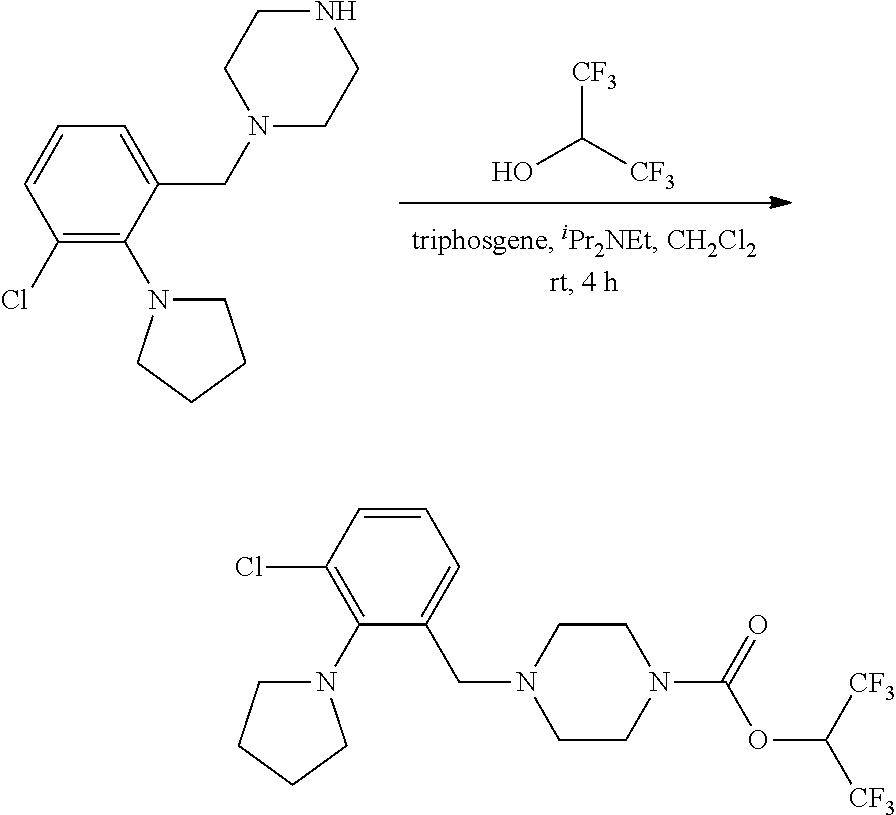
[CF3]C([CF3])O.C1(Cl)=C(N2CCCC2)C(CN2CCNCC2)=CC=C1.C1=CC(Cl)=C(N2CCCC2)C(CN2CCN(C(=O)OC([CF3])[CF3])CC2)=C1
